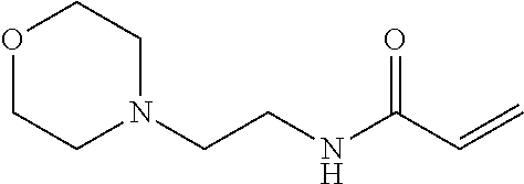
O1CCN(CCNC(C=C)=O)CC1
